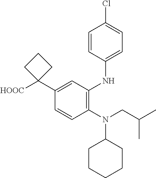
C1(N(CC(C)C)C2CCCCC2)=C(NC2=CC=C(Cl)C=C2)C=C(C2([HOOC])CCC2)C=C1
